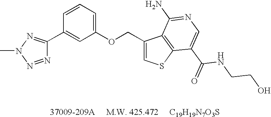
N1=NN(C)N=C1C1=CC(OCC2=CSC3=C2C(N)=NC=C3C(=O)NCCO)=CC=C1
